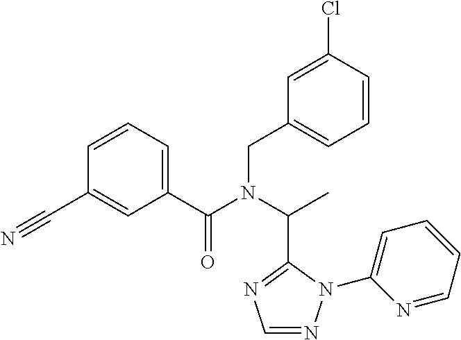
C1(CN(C(C)C2=NC=NN2C2=CC=CC=N2)C(C2=CC=CC(C#N)=C2)=O)=CC=CC(Cl)=C1
